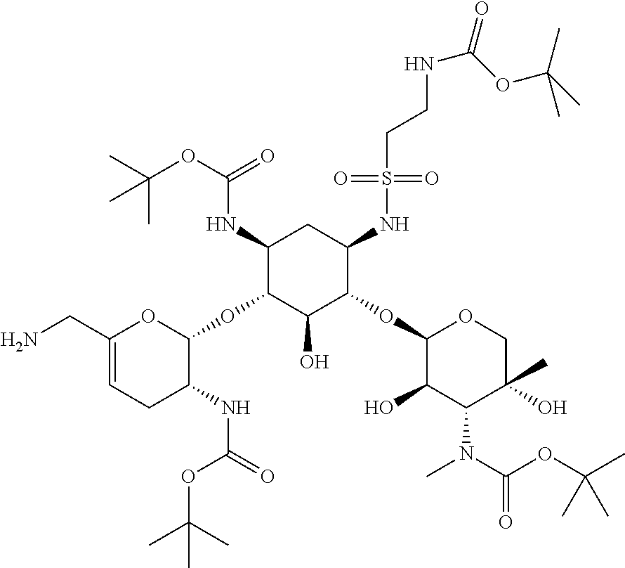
C1(CN)=CCC(NC(=O)OC(C)(C)C)C(OC2C(O)C(OC3C(O)C(N(C)C(OC(C)(C)C)=O)C(O)(C)CO3)C(NS(=O)(=O)CCNC(=O)OC(C)(C)C)CC2NC(OC(C)(C)C)=O)O1
